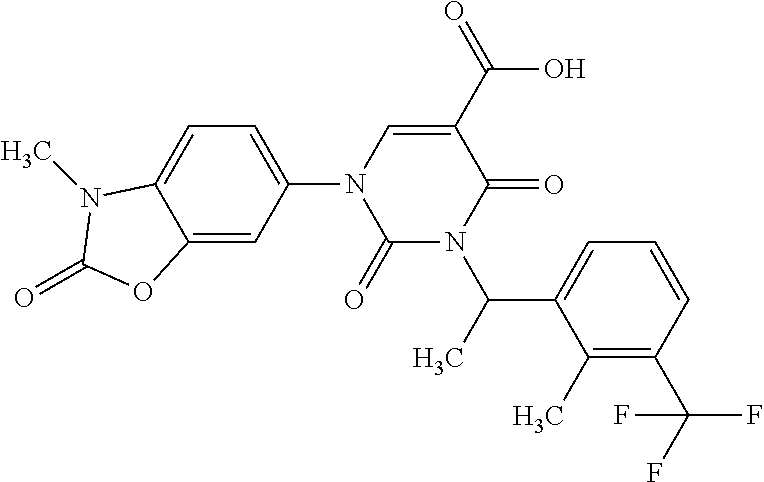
C1(=O)N(C(C2=CC=CC(C(F)(F)F)=C2C)C)C(=O)C(C(O)=O)=CN1C1=CC=C2C(=C1)OC(=O)N2C
